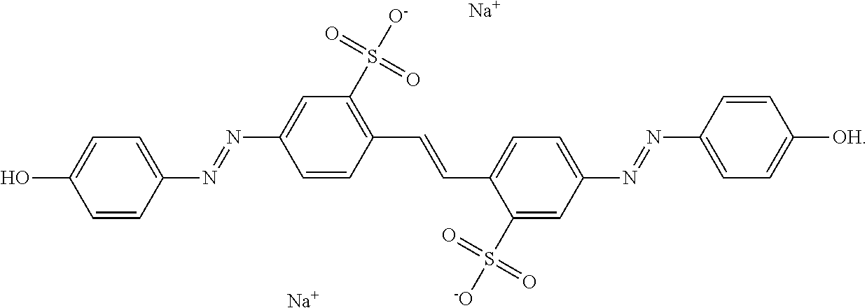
OC1=CC=C(N=NC2=CC(S([O-])(=O)=O)=C(C=CC3=CC=C(N=NC4=CC=C([OH])C=C4)C=C3S([-O])(=O)=O)C=C2)C=C1.[Na].[Na]
